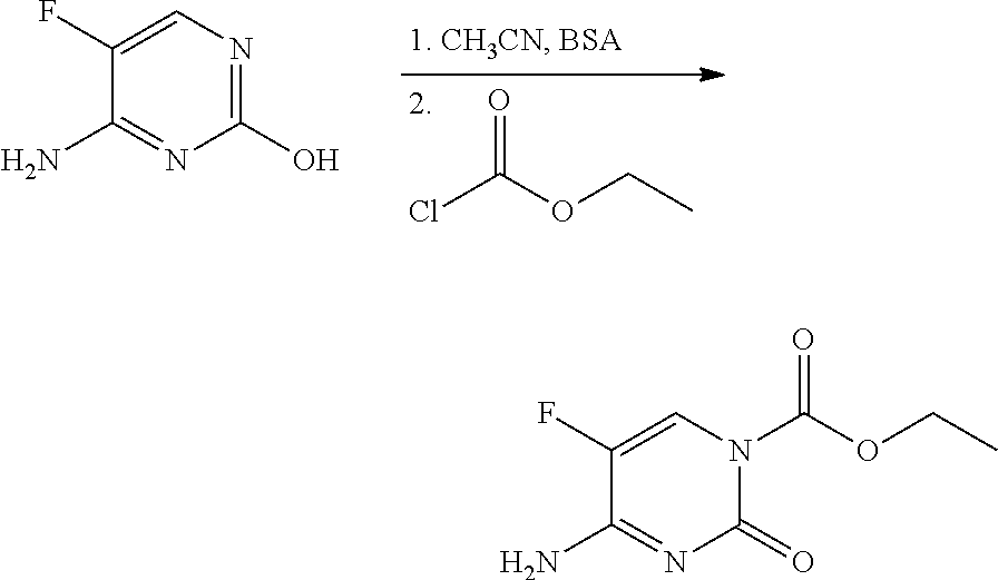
C(OC(N1C=C(F)C(N)=NC1=O)=O)C.ClC(OCC)=O.C1(F)=CN=C(O)N=C1N
